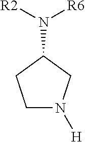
N(C1CN([H])CC1)([R2])[R6]
